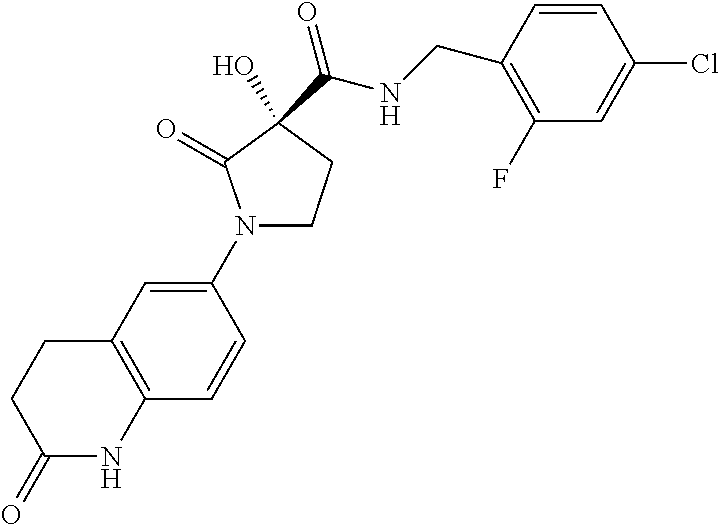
C12=C(C=C(N3CCC(C(NCC4=C(F)C=C(Cl)C=C4)=O)(O)C3=O)C=C1)CCC(=O)N2
